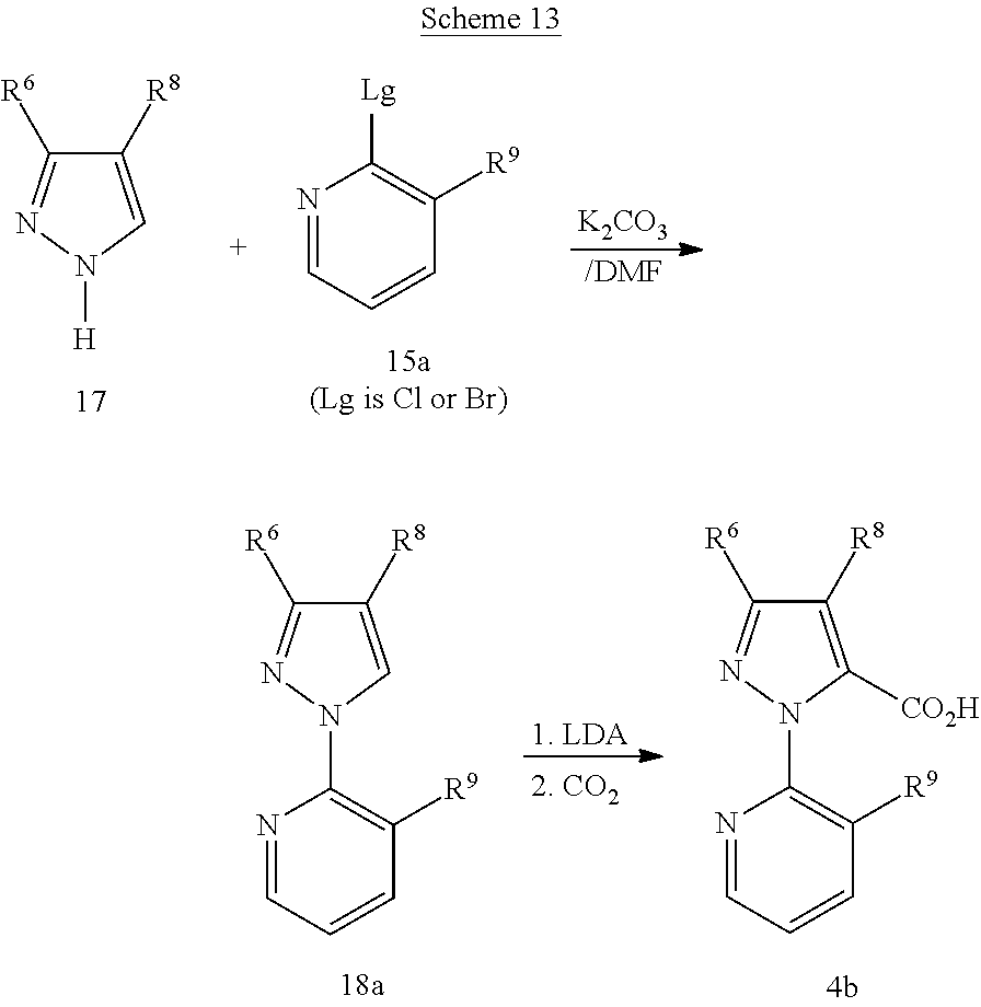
C1([R8])=CN([H])N=C1[R6].[/DMF].[K2CO3].N1=CC=CC([R9])=C1[Lg].C1([R8])=CN(C2=C([R9])C=CC=N2)N=C1[R6].C1([R8])=C([CO2H])N(C2=C([R9])C=CC=N2)N=C1[R6].[1. LDA]
